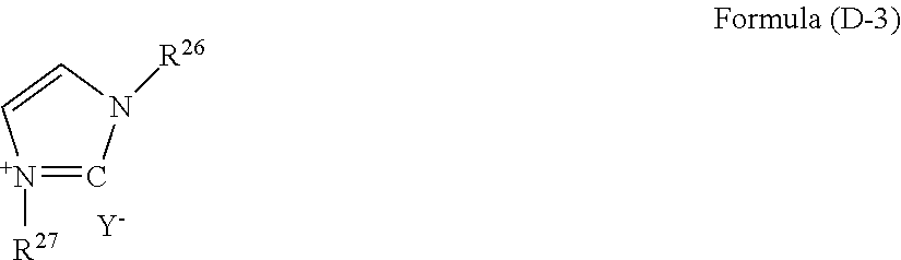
[N+]1([R27])=CN([R26])C=C1.[Y]
